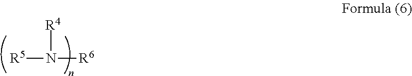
[R5]N([R6])[R4]
